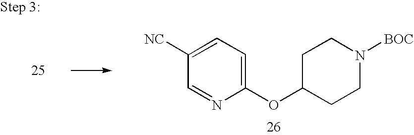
C1(OC2CCN([BOC])CC2)=CC=C([NC])C=N1
